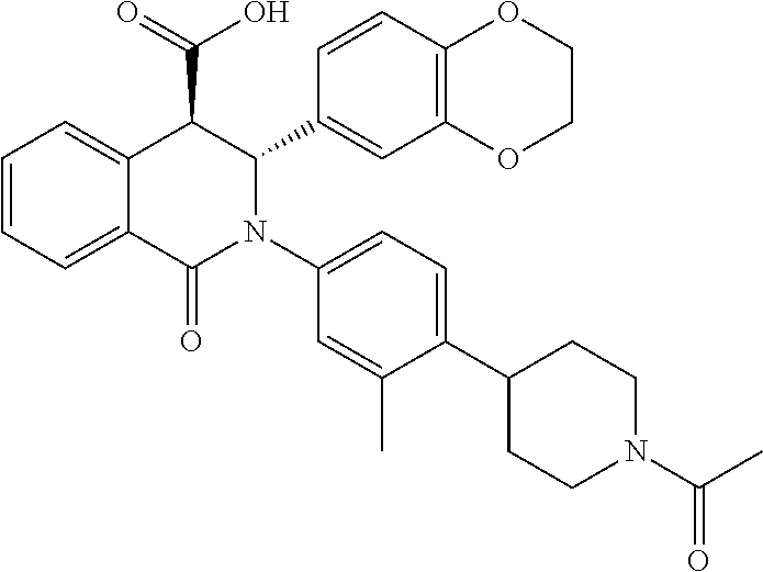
C1=C2C(=CC=C1)C(C(=O)O)C(C1=CC3=C(C=C1)OCCO3)N(C1=CC=C(C3CCN(C(=O)C)CC3)C(C)=C1)C2=O
